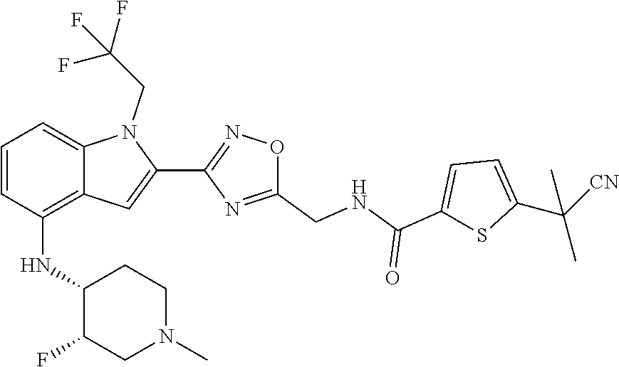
C1=C(C(C)(C)[CN])SC(C(=O)NCC2=NC(C3=CC4=C(NC5C(F)CN(C)CC5)C=CC=C4N3CC(F)(F)F)=NO2)=C1
